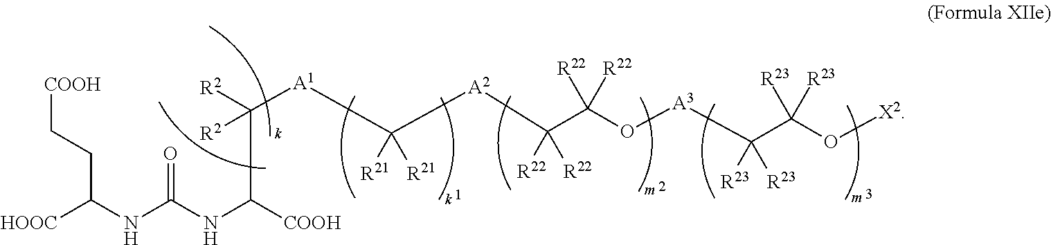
N(C(NC([COOH])C([R2])([R2])[A1]C([A2]C(C(O[A3]C([R23])([R23])C([R23])([R23])O[X2])([R22])[R22])([R22])[R22])([R21])[R21])=O)C([HOOC])CC[COOH]
